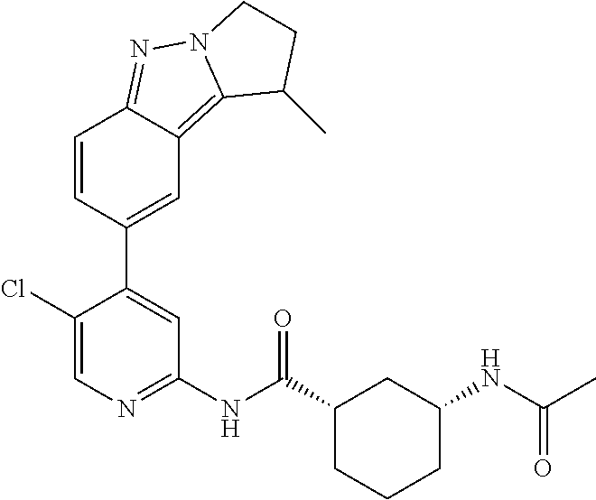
C1(NC(C2CCCC(NC(C)=O)C2)=O)=NC=C(Cl)C(C2=CC3=C4N(N=C3C=C2)CCC4C)=C1
